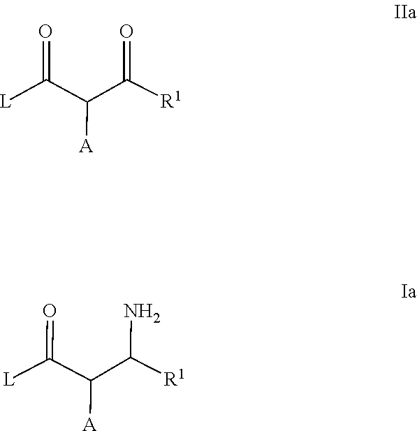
C(C([A])C(=O)[R1])([L])=O.C(C([A])C(N)[R1])([L])=O
